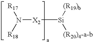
N([R17])([R18])[X2][Si]([(R19)b])[(R20)4-a-b]
